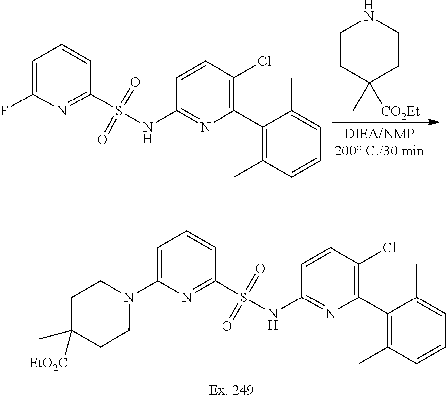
C1CC(C)([CO2Et])CCN1.C1=C(F)N=C(S(NC2=NC(C3=C(C)C=CC=C3C)=C(Cl)C=C2)(=O)=O)C=C1.C1=C(N2CCC(C)([EtO2C])CC2)N=C(S(NC2=NC(C3=C(C)C=CC=C3C)=C(Cl)C=C2)(=O)=O)C=C1
